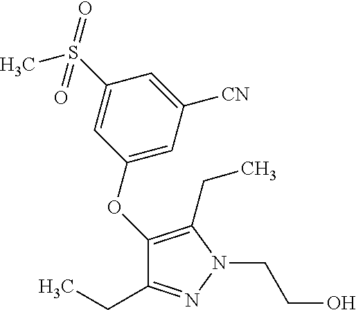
C1(OC2=CC([CN])=CC(S(C)(=O)=O)=C2)=C(CC)N(CCO)N=C1CC
